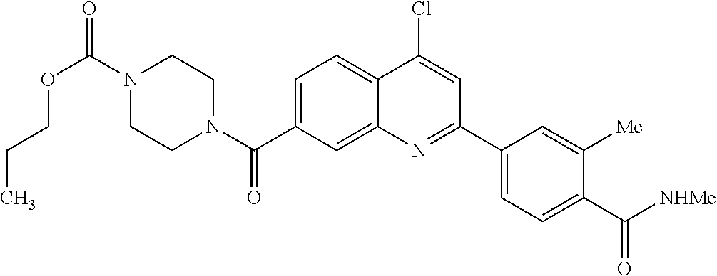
N1(C(OCCC)=O)CCN(C(=O)C2=CC=C3C(=C2)N=C(C2=CC=C(C([NHMe])=O)C([Me])=C2)C=C3Cl)CC1
